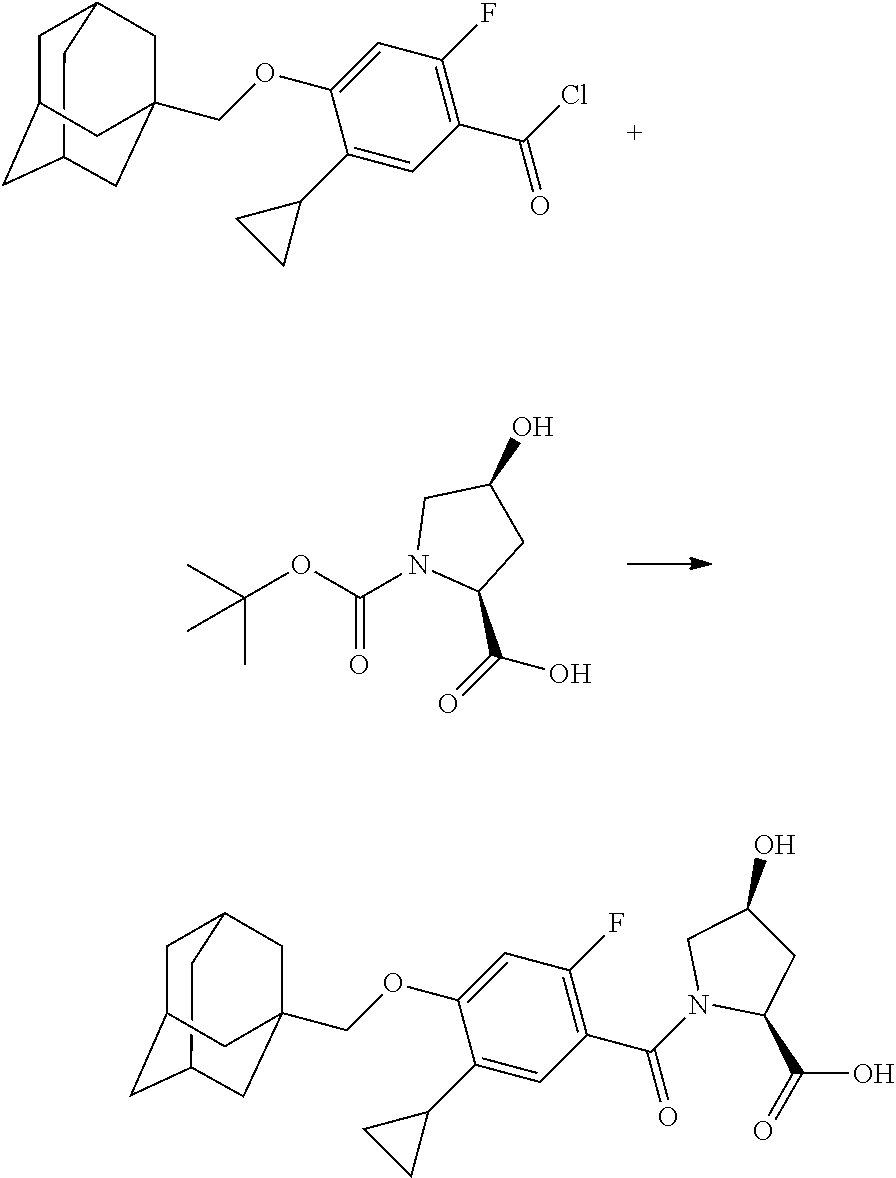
C12CC3CC(C1)CC(COC1=CC(F)=C(C(Cl)=O)C=C1C1CC1)(C3)C2.CC(OC(N1C(C(=O)O)CC(O)C1)=O)(C)C.C12CC3CC(C1)CC(COC1=CC(F)=C(C(N4C(C(=O)O)CC(O)C4)=O)C=C1C1CC1)(C3)C2
